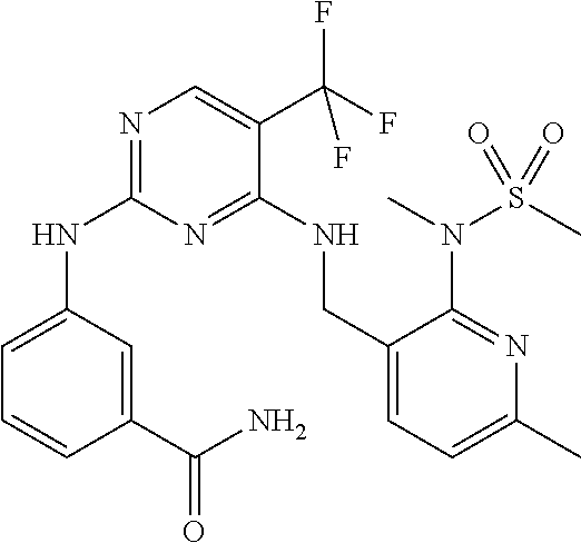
N(C1=NC=C(C(F)(F)F)C(NCC2=CC=C(C)N=C2N(C)S(=O)(C)=O)=N1)C1=CC=CC(C(N)=O)=C1
